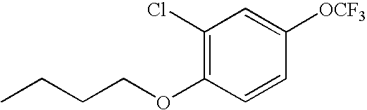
CCCCOC1=C(Cl)C=C([OCF3])C=C1
